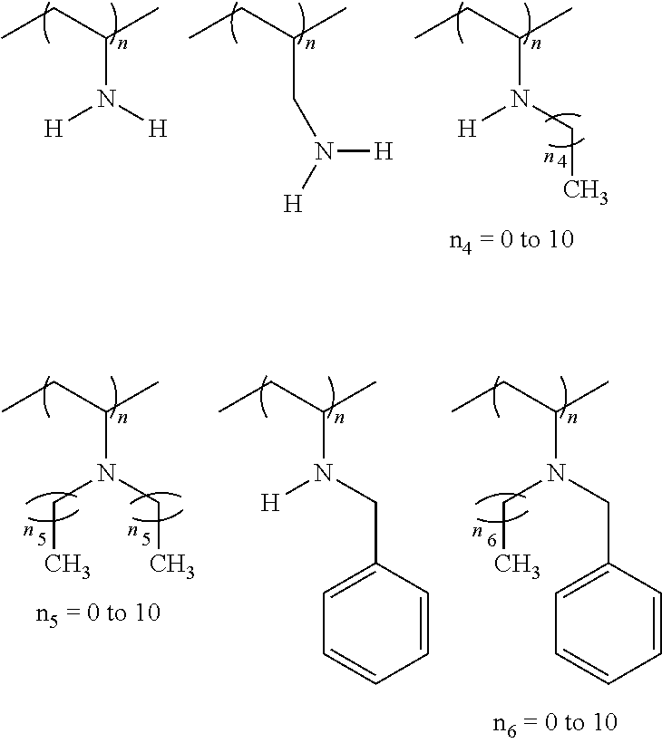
C(N(CC1=CC=CC=C1)CC)(CC)C.C(N(CC1=CC=CC=C1)[H])(CC)C.C(N(CC)CC)(CC)C.C(N(CC)[H])(CC)C.C(N([H])[H])(CC)C.C(CN([H])[H])(CC)C
